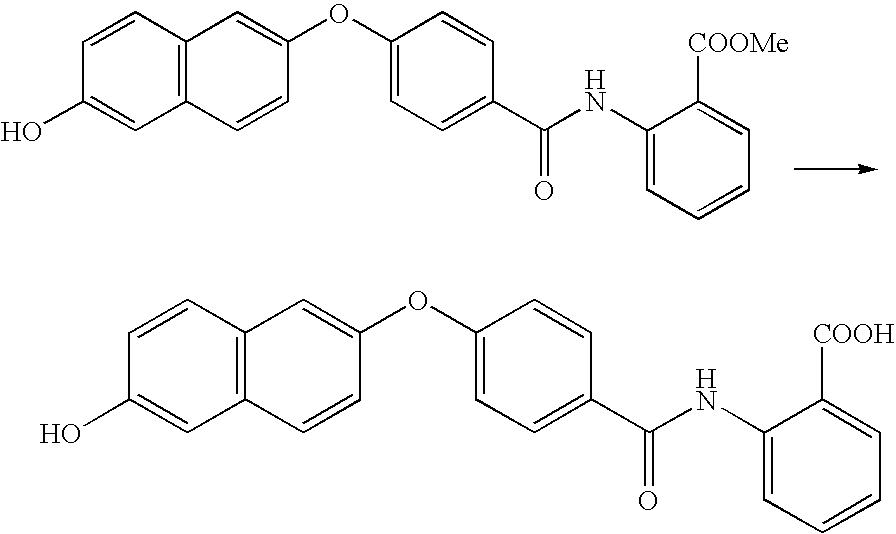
C12=C(C=CC(O)=C1)C=C(OC1=CC=C(C(NC3=CC=CC=C3[COOMe])=O)C=C1)C=C2.C12=C(C=CC(O)=C1)C=C(OC1=CC=C(C(NC3=CC=CC=C3[COOH])=O)C=C1)C=C2
